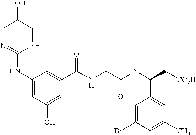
C1(NC2=NCC(O)CN2)=CC(O)=CC(C(NCC(NC(C[CO2H])C2=CC(C)=CC(Br)=C2)=O)=O)=C1
